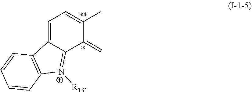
C1=C(C)C(=C)C2=[N+]([R131])C3=C(C2=C1)C=CC=C3
